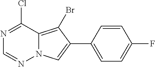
N1=C(Cl)C2=C(Br)C(C3=CC=C(F)C=C3)=CN2N=C1
